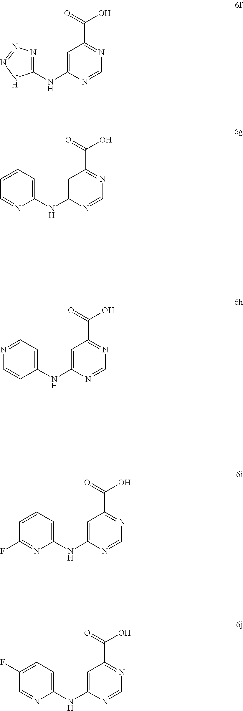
C1(NC2=CC(C(=O)O)=NC=N2)=NN=NN1.C1=CC=NC(NC2=CC(C(=O)O)=NC=N2)=C1.C1=NC=CC(NC2=CC(C(=O)O)=NC=N2)=C1.C1=CC(F)=NC(NC2=CC(C(=O)O)=NC=N2)=C1.C1=C(F)C=NC(NC2=CC(C(=O)O)=NC=N2)=C1
